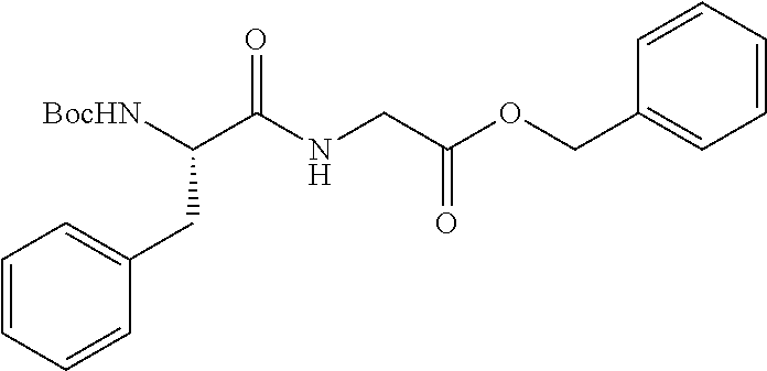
O(C(CNC(C([BocHN])CC1=CC=CC=C1)=O)=O)CC1=CC=CC=C1
